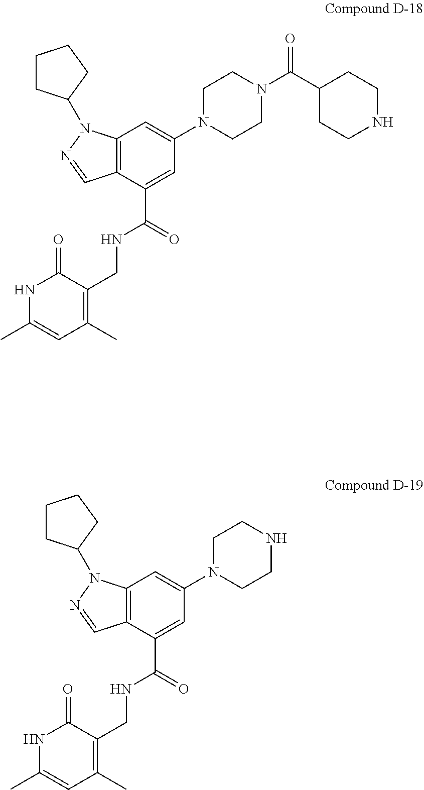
C12=C(C(C(=O)NCC3=C(C)C=C(C)NC3=O)=CC(N3CCN(C(C4CCNCC4)=O)CC3)=C1)C=NN2C1CCCC1.C12=C(C(C(=O)NCC3=C(C)C=C(C)NC3=O)=CC(N3CCNCC3)=C1)C=NN2C1CCCC1
